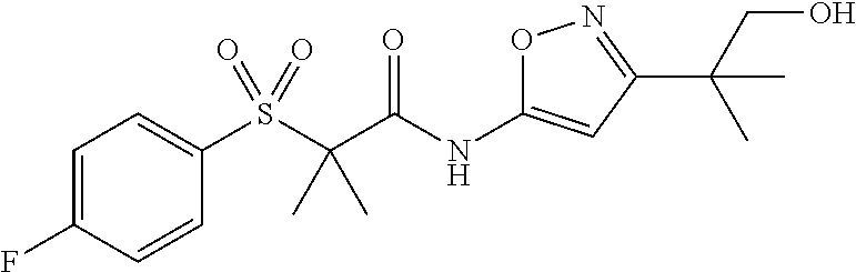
C(C(=O)NC1=CC(C(CO)(C)C)=NO1)(C)(C)S(C1=CC=C(F)C=C1)(=O)=O
